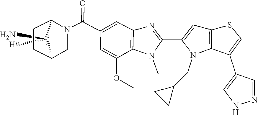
C12CCC(CN1C(C1=CC3=C(N(C)C(C4=CC5=C(N4CC4CC4)C(C4=CNN=C4)=CS5)=N3)C(OC)=C1)=O)C2(N)[H]
